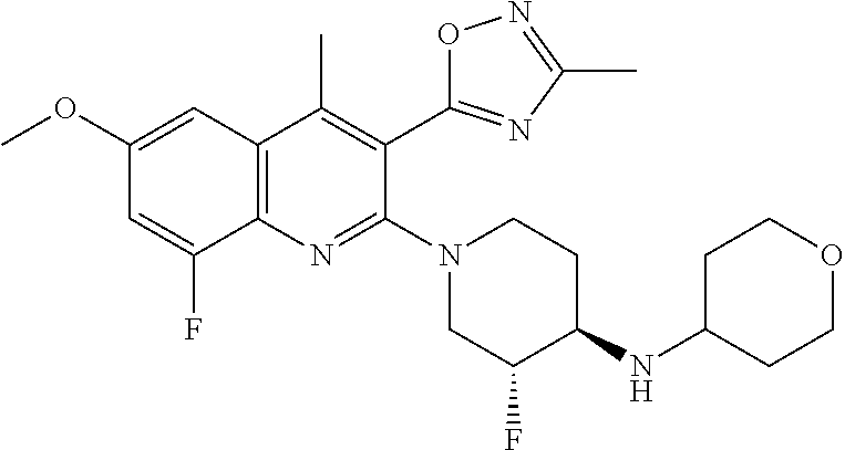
C1(OC)=CC2=C(N=C(N3CCC(NC4CCOCC4)C(F)C3)C(C3=NC(C)=NO3)=C2C)C(F)=C1
